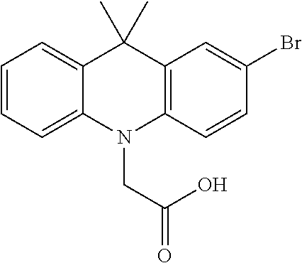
C12=CC=CC=C1N(CC(O)=O)C1=C(C2(C)C)C=C(Br)C=C1
